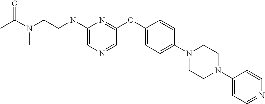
C1(N(CCN(C)C(=O)C)C)=CN=CC(OC2=CC=C(N3CCN(C4=CC=NC=C4)CC3)C=C2)=N1
